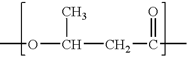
COC(CC(=O)C)C
